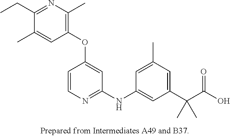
C1(OC2=CC(NC3=CC(C(C(O)=O)(C)C)=CC(C)=C3)=NC=C2)=C(C)N=C(CC)C(C)=C1
